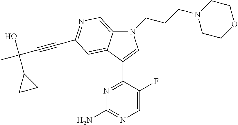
N1(CCCN2CCOCC2)C2=CN=C(C#CC(C)(O)C3CC3)C=C2C(C2=NC(N)=NC=C2F)=C1
